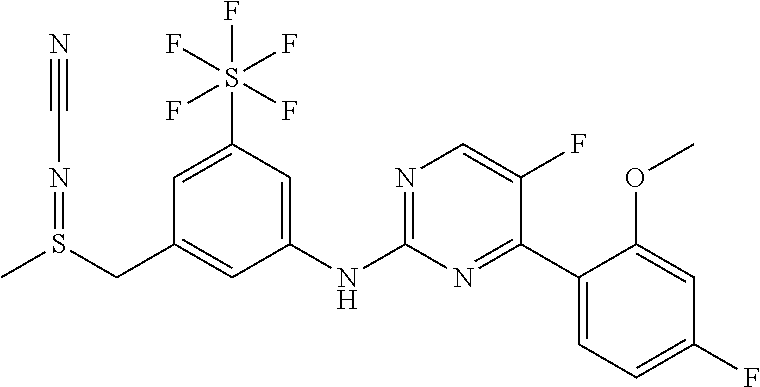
C1=C(S(F)(F)(F)(F)F)C=C(NC2=NC=C(F)C(C3=CC=C(F)C=C3OC)=N2)C=C1CS(C)=NC#N
